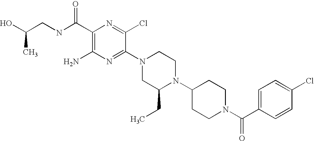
C1(C(NCC(O)C)=O)=C(N)N=C(N2CC(CC)N(C3CCN(C(C4=CC=C(Cl)C=C4)=O)CC3)CC2)C(Cl)=N1
